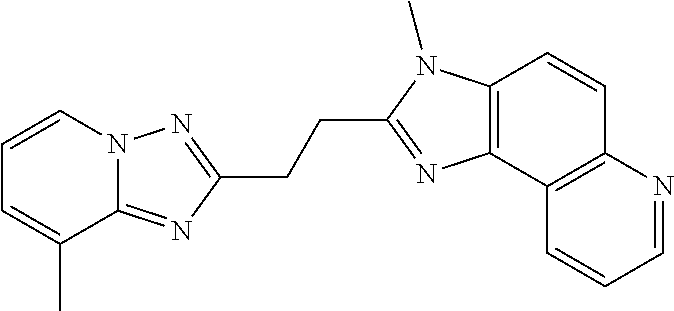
C1=CN2C(=NC(CCC3=NC4=C(N3C)C=CC3=C4C=CC=N3)=N2)C(C)=C1
